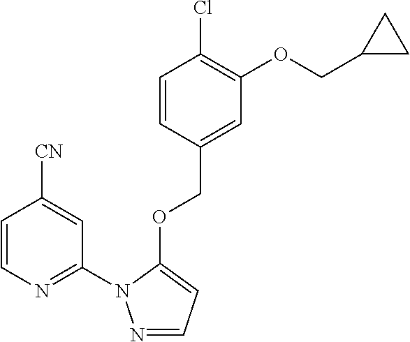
C1=CN=C(N2N=CC=C2OCC2=CC(OCC3CC3)=C(Cl)C=C2)C=C1[CN]
